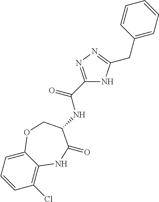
C1(Cl)=C2C(=CC=C1)OCC(NC(C1=NN=C(CC3=CC=CC=C3)N1)=O)C(=O)N2
